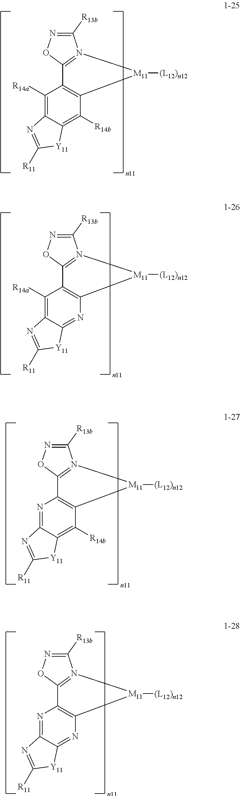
C1([R13b])=NOC2=N1[M11]([(L12)n12])C1=C2C([R14a])=C2C(=C1[R14b])[Y11]C([R11])=N2.C1([R13b])=NOC2=N1[M11]([(L12)n12])C1=C2N=C2C(=C1[R14b])[Y11]C([R11])=N2.C1([R13b])=NOC2=N1[M11]([(L12)n12])C1=C2C([R14a])=C2C(=N1)[Y11]C([R11])=N2.C1([R13b])=NOC2=N1[M11]([(L12)n12])C1=C2N=C2C(=N1)[Y11]C([R11])=N2
